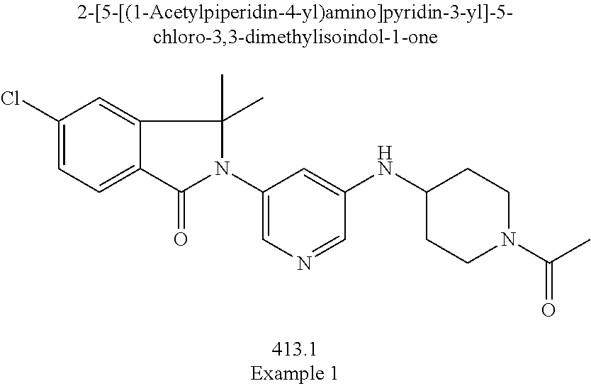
C1(Cl)=CC=C2C(=C1)C(C)(C)N(C1=CN=CC(NC3CCN(C(=O)C)CC3)=C1)C2=O
